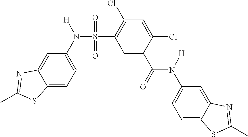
C12=CC=C(N(S(=O)(=O)C3=C(Cl)C=C(Cl)C(C(N(C4=CC=C5C(=C4)N=C(C)S5)[H])=O)=C3)[H])C=C1N=C(C)S2
